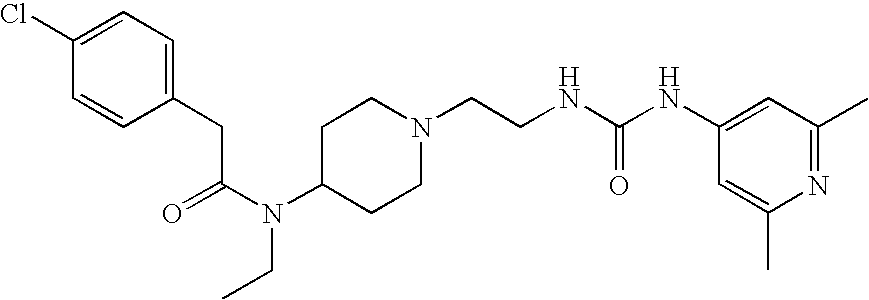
C1(Cl)=CC=C(CC(N(CC)C2CCN(CCNC(NC3=CC(C)=NC(C)=C3)=O)CC2)=O)C=C1
